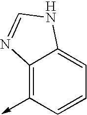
C12=C(->C)C=CC=C1NC=N2
